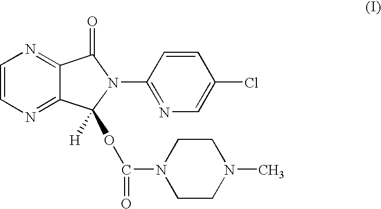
C1=CN=C2C(=N1)C(=O)N(C1=NC=C(Cl)C=C1)C2([H])OC(N1CCN(C)CC1)=O
